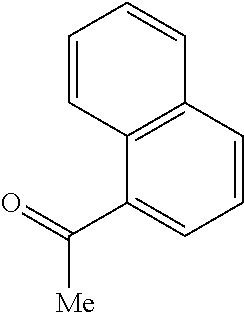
C12=C(C(C([Me])=O)=CC=C1)C=CC=C2
